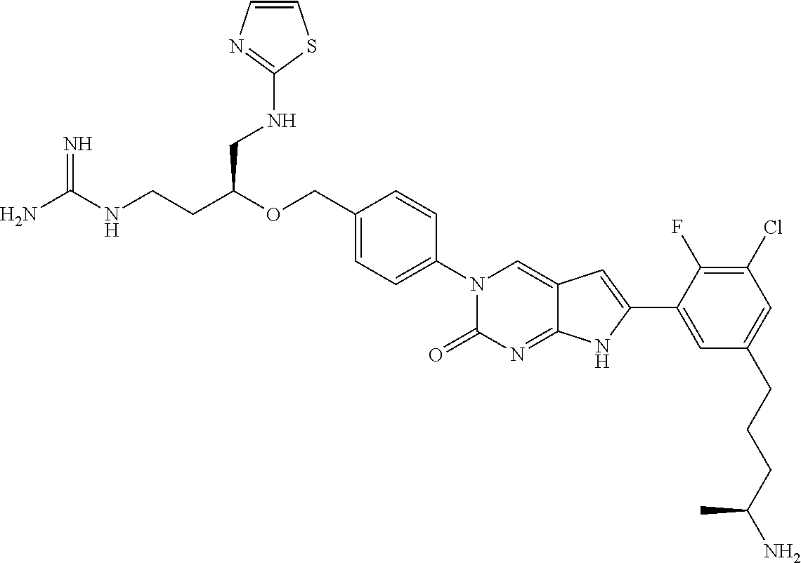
C(CC(OCC1=CC=C(N2C(=O)N=C3C(=C2)C=C(C2=CC(CCCC(N)C)=CC(Cl)=C2F)N3)C=C1)CNC1=NC=CS1)NC(N)=N
